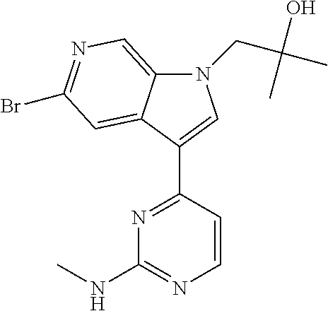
N1=C(C2=CN(CC(C)(O)C)C3=CN=C(Br)C=C32)C=CN=C1NC
